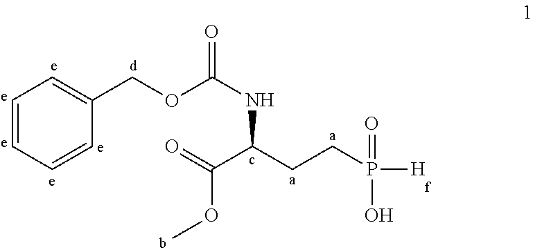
C1=CC=CC(COC(NC(C(=O)OC)CCP([H])(=O)O)=O)=C1
